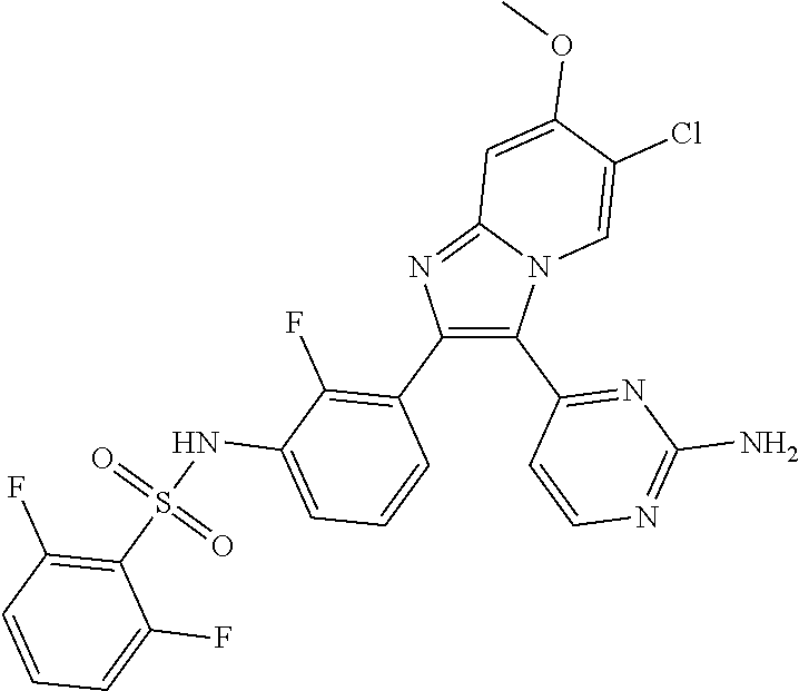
C12=NC(C3=C(F)C(NS(C4=C(F)C=CC=C4F)(=O)=O)=CC=C3)=C(C3=NC(N)=NC=C3)N1C=C(Cl)C(OC)=C2
